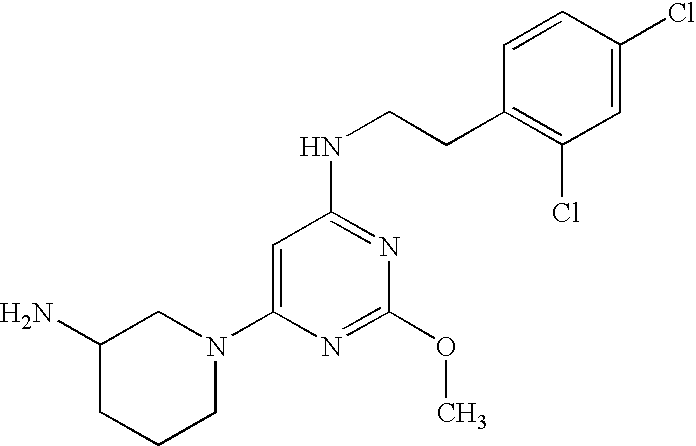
C1(N)CCCN(C2=CC(NCCC3=C(Cl)C=C(Cl)C=C3)=NC(OC)=N2)C1
